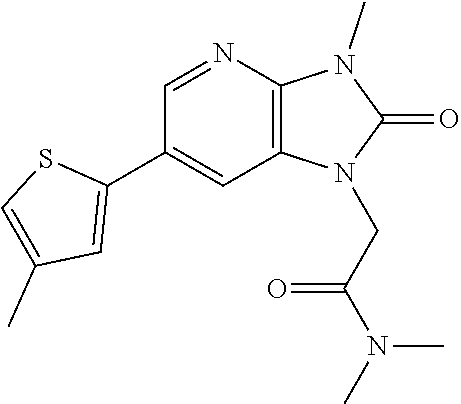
C1(C2=CC(C)=CS2)=CC2=C(N=C1)N(C)C(=O)N2CC(=O)N(C)C
